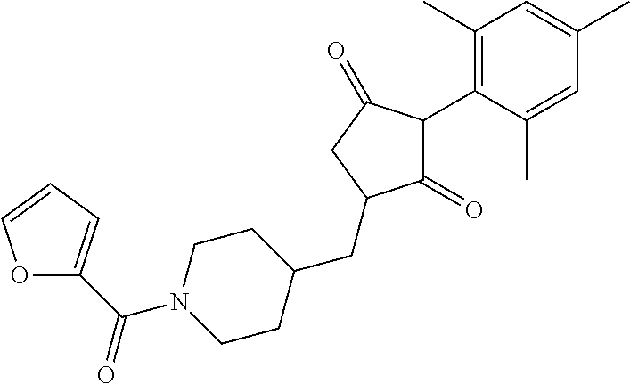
C1(=O)C(C2=C(C)C=C(C)C=C2C)C(=O)CC1CC1CCN(C(=O)C2=CC=CO2)CC1
